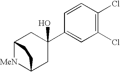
[MeN]1C2CC(C3=CC(Cl)=C(Cl)C=C3)(O)CC1CC2
